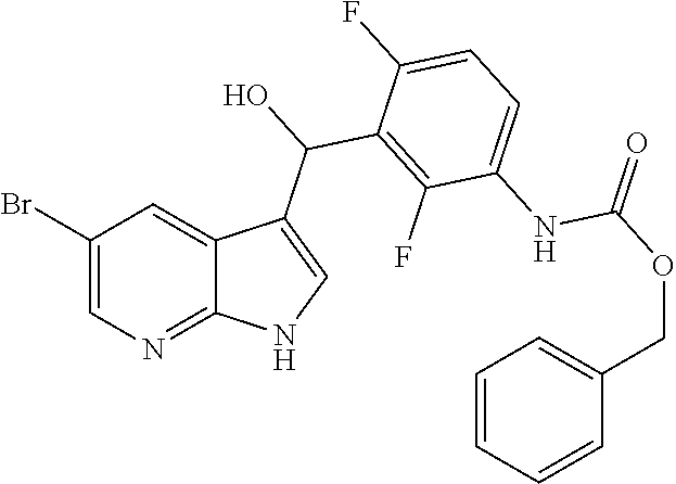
C1(Br)=CN=C2C(=C1)C(C(O)C1=C(F)C(NC(OCC3=CC=CC=C3)=O)=CC=C1F)=CN2
